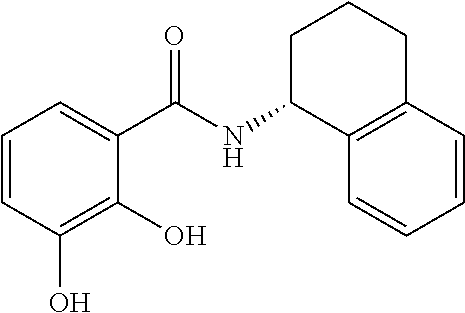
C1(O)=C(O)C=CC=C1C(NC1C2=C(CCC1)C=CC=C2)=O
